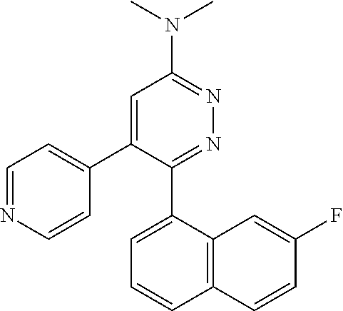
C1=NC=CC(C2=CC(N(C)C)=NN=C2C2=CC=CC3=C2C=C(F)C=C3)=C1
